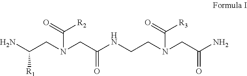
NC(CN(CC(=O)NCCN(C([R3])=O)CC(N)=O)C(=O)[R2])[R1]
